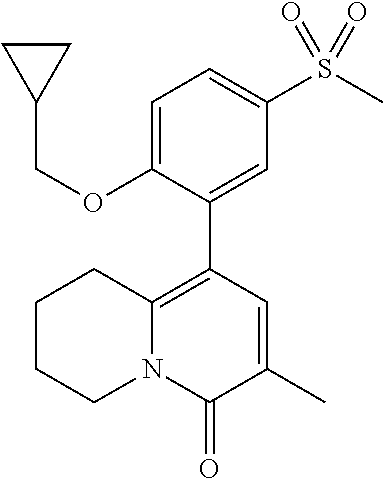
N12C(=C(C3=CC(S(C)(=O)=O)=CC=C3OCC3CC3)C=C(C)C1=O)CCCC2
